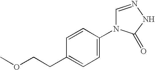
C1=CC(N2C=NNC2=O)=CC=C1CCOC
